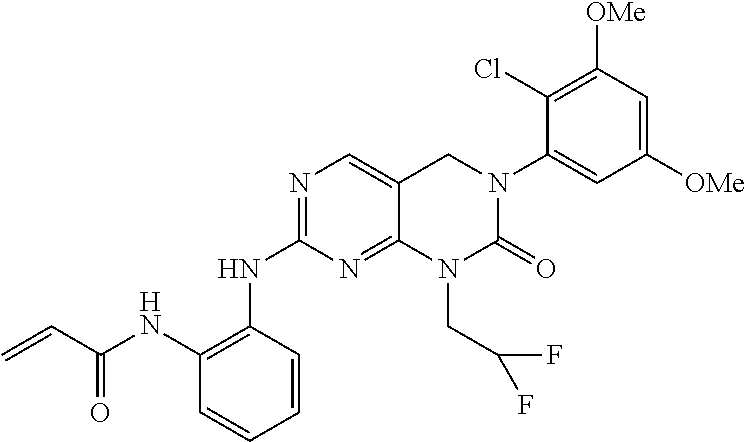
N(C1=NC=C2C(=N1)N(CC(F)F)C(=O)N(C1=CC([OMe])=CC([OMe])=C1Cl)C2)C1=C(NC(C=C)=O)C=CC=C1
